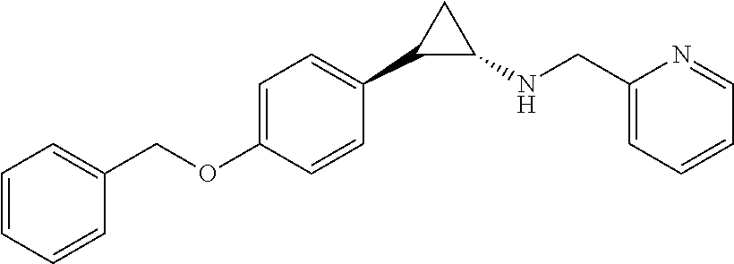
C1=C(OCC2=CC=CC=C2)C=CC(C2C(NCC3=CC=CC=N3)C2)=C1
